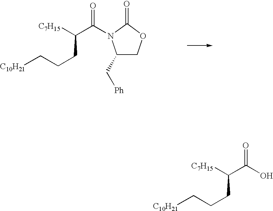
OC(C([C7H15])CCC[C10H21])=O.C1(C[Ph])COC(=O)N1C(C([C7H15])CCC[C10H21])=O
